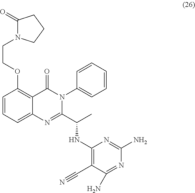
C1=CC(OCCN2C(=O)CCC2)=C2C(=C1)N=C(C(C)NC1=C(C#N)C(N)=NC(N)=N1)N(C1=CC=CC=C1)C2=O
